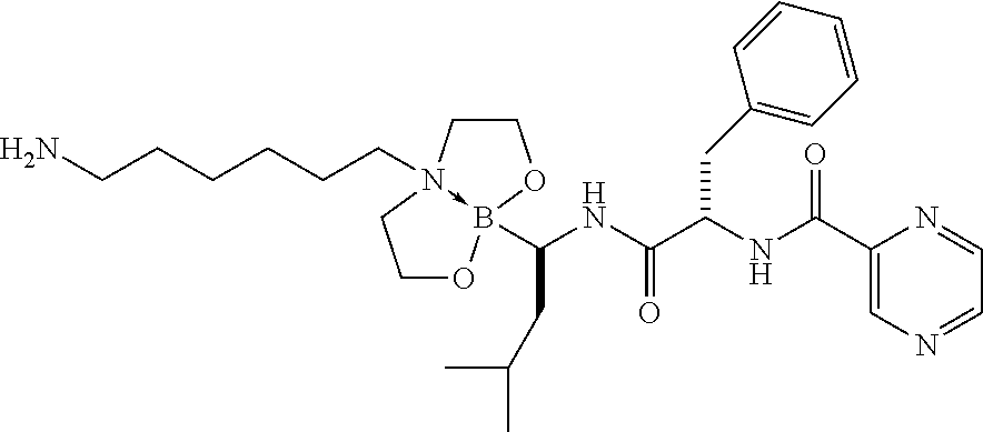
C1CN2(CCCCCCN)->B(C(NC(C(NC(=O)C3=CN=CC=N3)CC3=CC=CC=C3)=O)CC(C)C)(O1)OCC2
